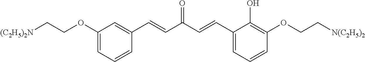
C1(OCC[(C2H5)2N])=CC=CC(C=CC(C=CC2=CC=CC(OCC[N(C2H5)2])=C2O)=O)=C1
